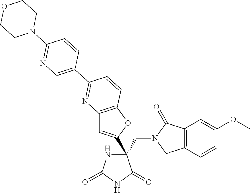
C12=C(OC(C3(CN4CC5=C(C4=O)C=C(OC)C=C5)NC(=O)NC3=O)=C1)C=CC(C1=CN=C(N3CCOCC3)C=C1)=N2
